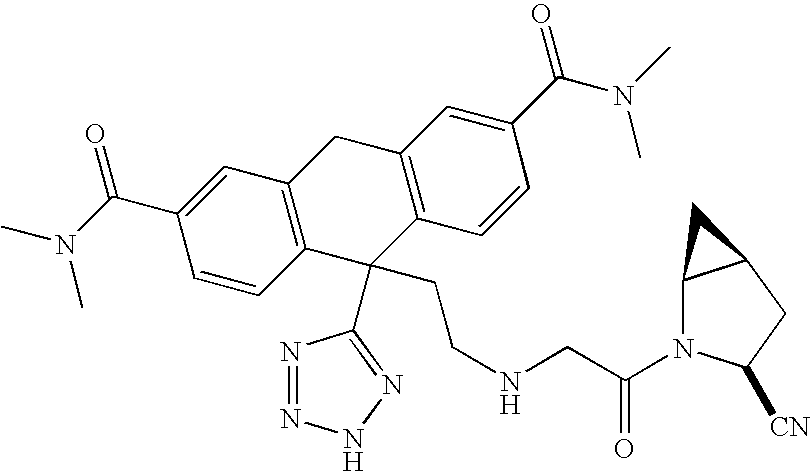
N1=NNN=C1C1(CCNCC(=O)N2C3C(CC2[CN])C3)C2=C(CC3=C1C=CC(C(N(C)C)=O)=C3)C=C(C(N(C)C)=O)C=C2
